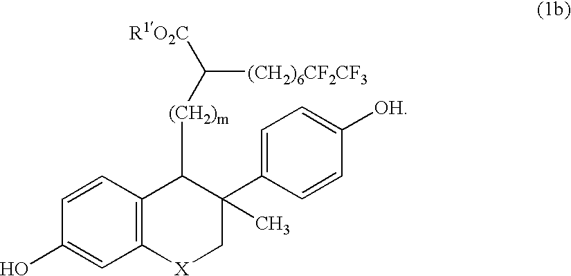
C12=C(C=CC(O)=C1)C([(CH2)m]C([(CH2)6CF2CF3])[R1O2C])C(C1=CC=C([OH])C=C1)(C)C[X]2
